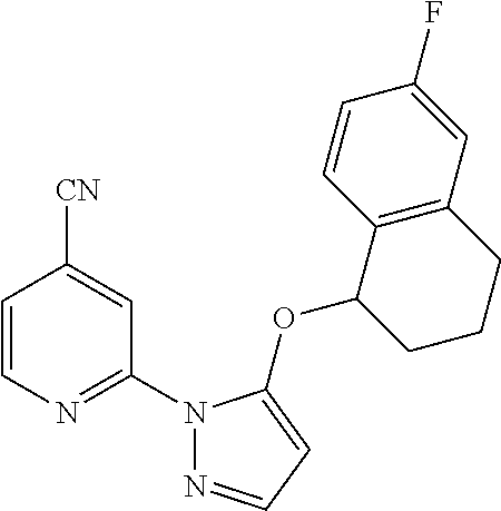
C1=CN=C(N2N=CC=C2OC2CCCC3=C2C=CC(F)=C3)C=C1[CN]
